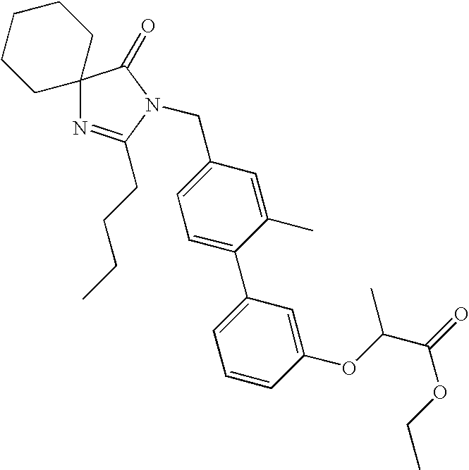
C12(N=C(CCCC)N(CC3=CC=C(C4=CC=CC(OC(C(=O)OCC)C)=C4)C(C)=C3)C1=O)CCCCC2
